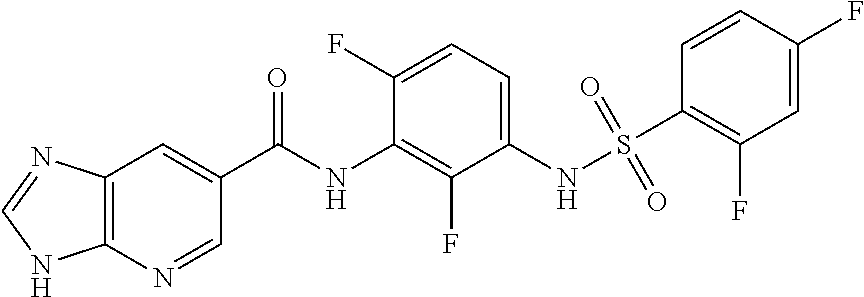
C12=C(N=CC(C(NC3=C(F)C(NS(=O)(=O)C4=C(F)C=C(F)C=C4)=CC=C3F)=O)=C1)NC=N2
